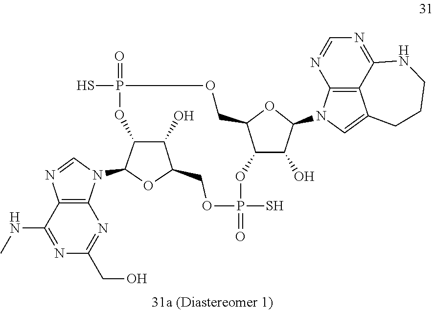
P1(S)(=O)OC2C(COP(=O)(S)OC3C(O)C(OC3N3C4=C(N=C3)C(NC)=NC(CO)=N4)CO1)OC(N1C3=C4C(=C1)CCCNC4=NC=N3)C2O
